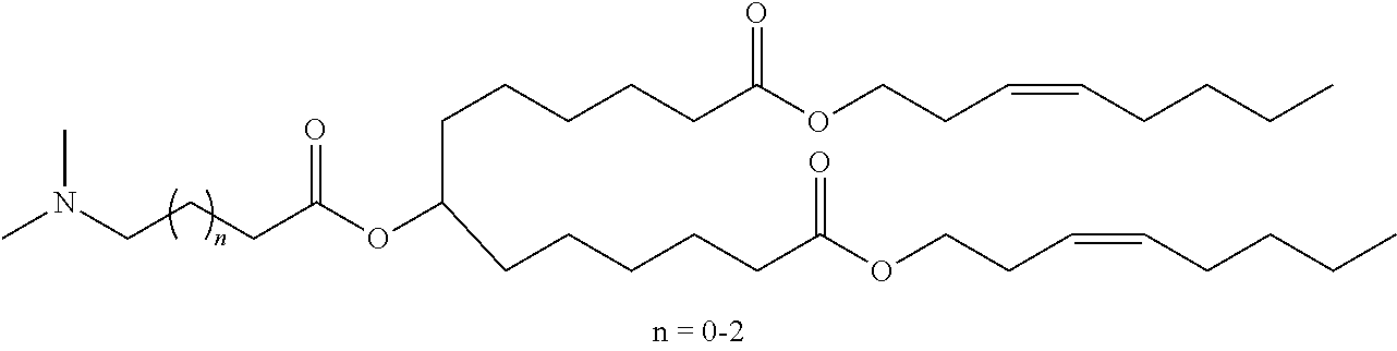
CN(CCCC(OC(CCCCCC(OCCC=CCCCC)=O)CCCCCC(=O)OCCC=CCCCC)=O)C
